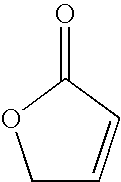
C1C=CC(=O)O1
